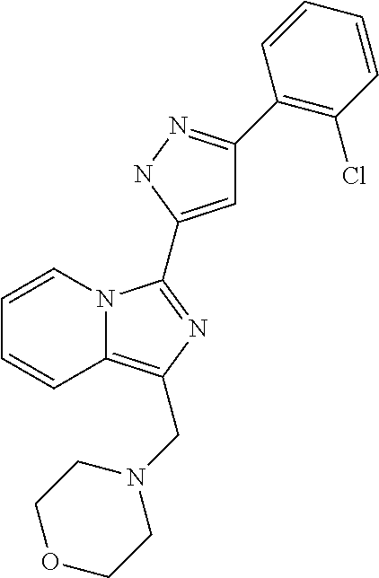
N12C(=C(CN3CCOCC3)N=C1C1=CC(C3=C(Cl)C=CC=C3)=NN1)C=CC=C2
